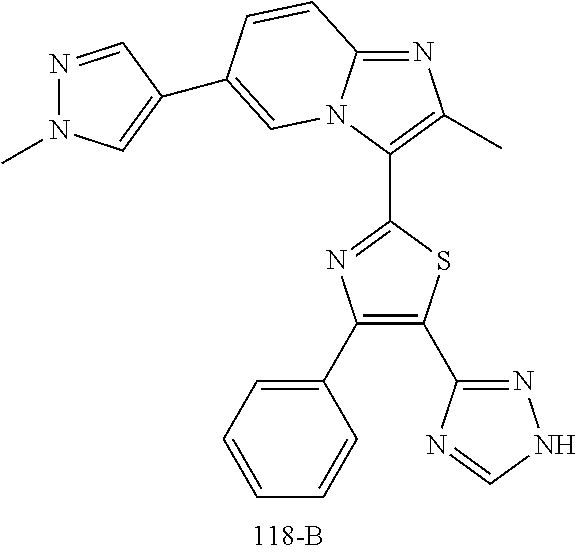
C1(C2=NNC=N2)=C(C2=CC=CC=C2)N=C(C2=C(C)N=C3N2C=C(C2=CN(C)N=C2)C=C3)S1
